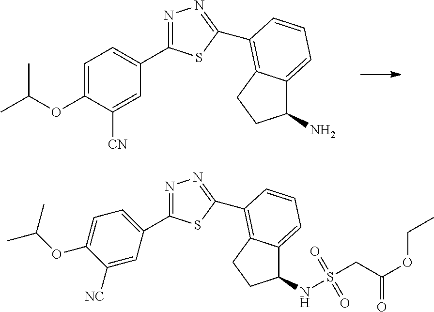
N1=C(C2=CC=C(OC(C)C)C([CN])=C2)SC(C2=C3C(=CC=C2)C(N)CC3)=N1.N1=C(C2=CC=C(OC(C)C)C([NC])=C2)SC(C2=C3C(=CC=C2)C(NS(CC(OCC)=O)(=O)=O)CC3)=N1
